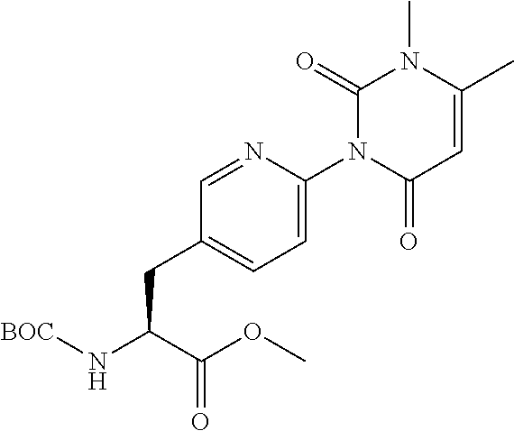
C1=NC(N2C(=O)C=C(C)N(C)C2=O)=CC=C1CC(N[BOC])C(OC)=O
